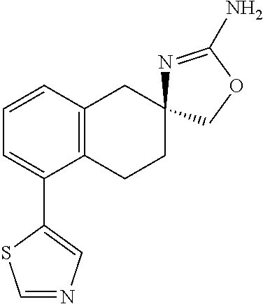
C1=CC2=C(C(C3=CN=CS3)=C1)CCC1(C2)N=C(N)OC1
